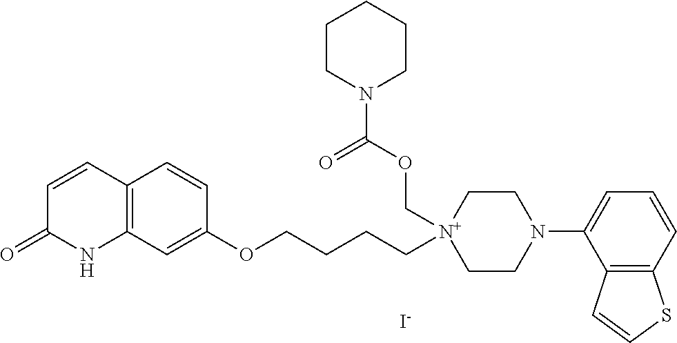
[I-].C1=CC2=C(NC1=O)C=C(OCCCC[N+]1(COC(N3CCCCC3)=O)CCN(C3=CC=CC4=C3C=CS4)CC1)C=C2
